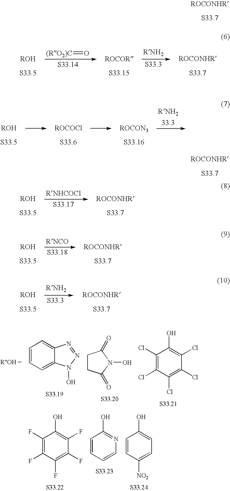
[(RO2)C]=O.C1=CC=C2C(=C1)N=NN2O.C1CC(=O)N(O)C1=O.C1(Cl)=C(Cl)C(Cl)=C(Cl)C(Cl)=C1O.C1=CC=CN=C1O.C1(F)=C(F)C(F)=C(F)C(F)=C1O.C1=CC([NO2])=CC=C1O
